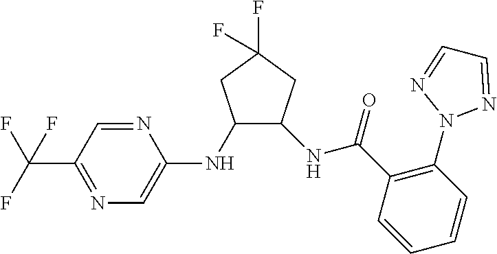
C1(NC2=CN=C(C(F)(F)F)C=N2)C(NC(C2=C(N3N=CC=N3)C=CC=C2)=O)CC(F)(F)C1
